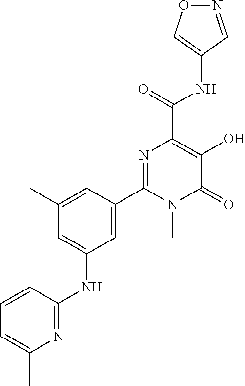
O1N=CC(NC(C2=C(O)C(=O)N(C)C(C3=CC(NC4=NC(C)=CC=C4)=CC(C)=C3)=N2)=O)=C1
